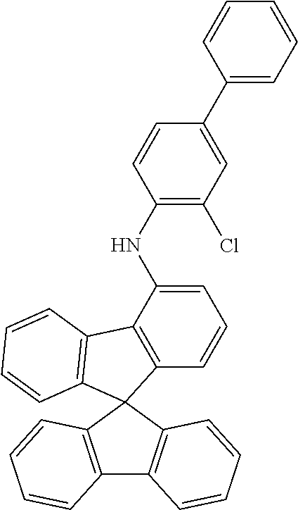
C1=C(NC2=C(Cl)C=C(C3=CC=CC=C3)C=C2)C2=C(C=C1)C1(C3=C2C=CC=C3)C2=C(C3=C1C=CC=C3)C=CC=C2
